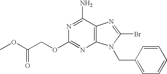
O(C1=NC2=C(C(N)=N1)N=C(Br)N2CC1=CC=CC=C1)CC(OC)=O
